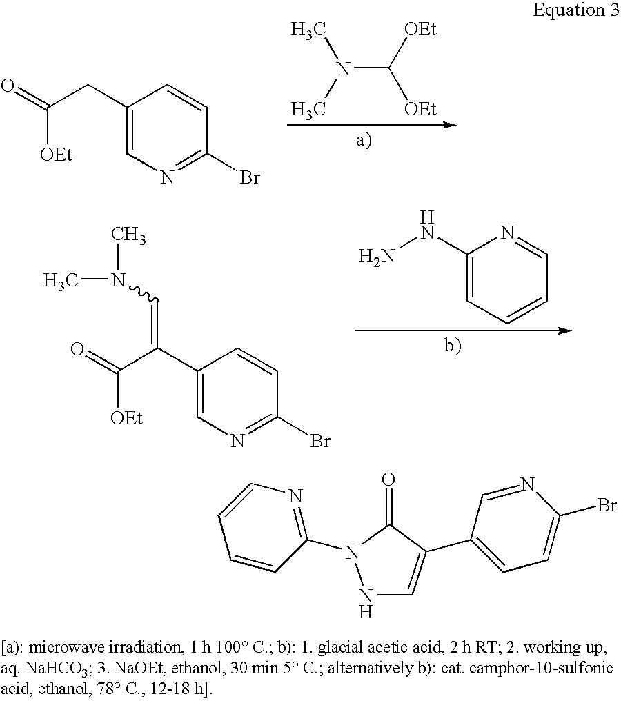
N(C([OEt])[OEt])(C)C.C1(CC(=O)[OEt])=CN=C(Br)C=C1.C1(NN)=CC=CC=N1.C1(C(C(=O)[OEt])=CN(C)C)=CN=C(Br)C=C1.N1C=C(C2=CC=C(Br)N=C2)C(=O)N1C1=NC=CC=C1
